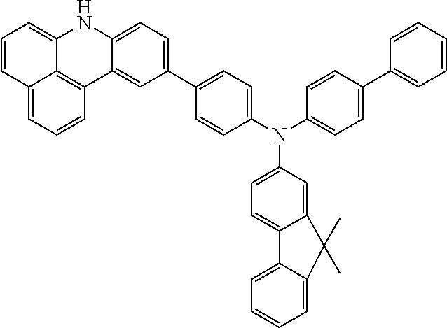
C1=CC2=CC=CC3=C2C(=C1)NC1=CC=C(C2=CC=C(N(C4=CC=C5C(=C4)C(C)(C)C4=CC=CC=C54)C4=CC=C(C5=CC=CC=C5)C=C4)C=C2)C=C31
